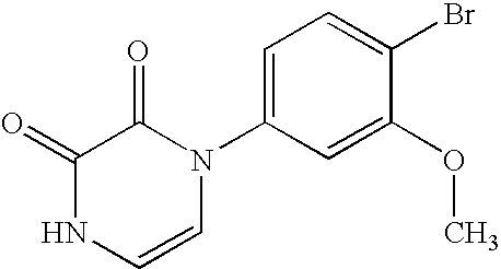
C1=C(N2C(=O)C(=O)NC=C2)C=C(OC)C(Br)=C1
